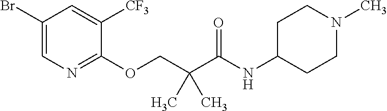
C1=C([CF3])C(OCC(C(NC2CCN(C)CC2)=O)(C)C)=NC=C1Br
